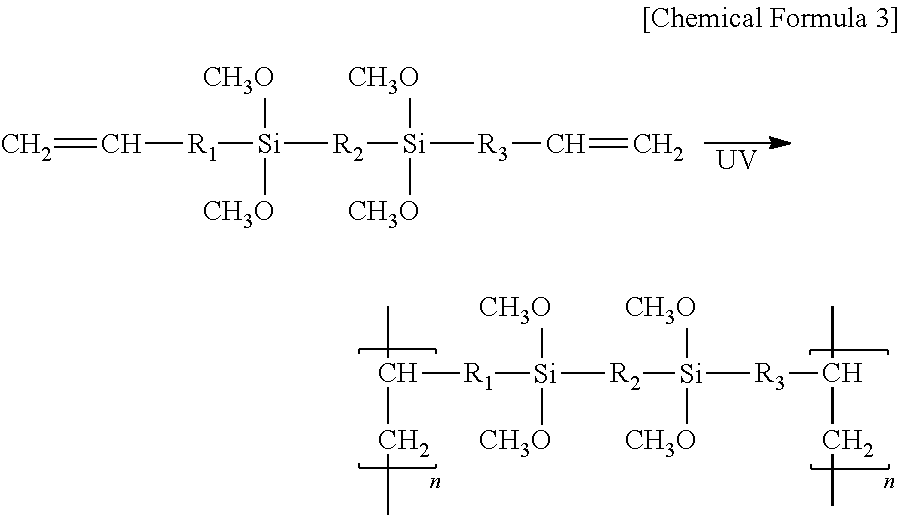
[UV].C([R1][Si]([R2][Si]([R3]C=C)([CH3O])[CH3O])([CH3O])[CH3O])=C.C([R1][Si]([R2][Si]([CH3O])([CH3O])[R3]C(CC)C)([CH3O])[CH3O])(C)CC
